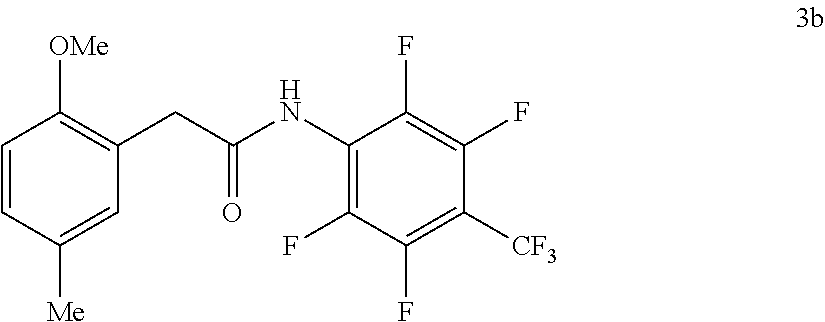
C1=CC([Me])=CC(CC(NC2=C(F)C(F)=C([CF3])C(F)=C2F)=O)=C1[OMe]
